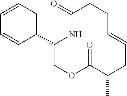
C1=CC=C(C2COC(=O)C(C)CC=CCCC(=O)N2)C=C1
